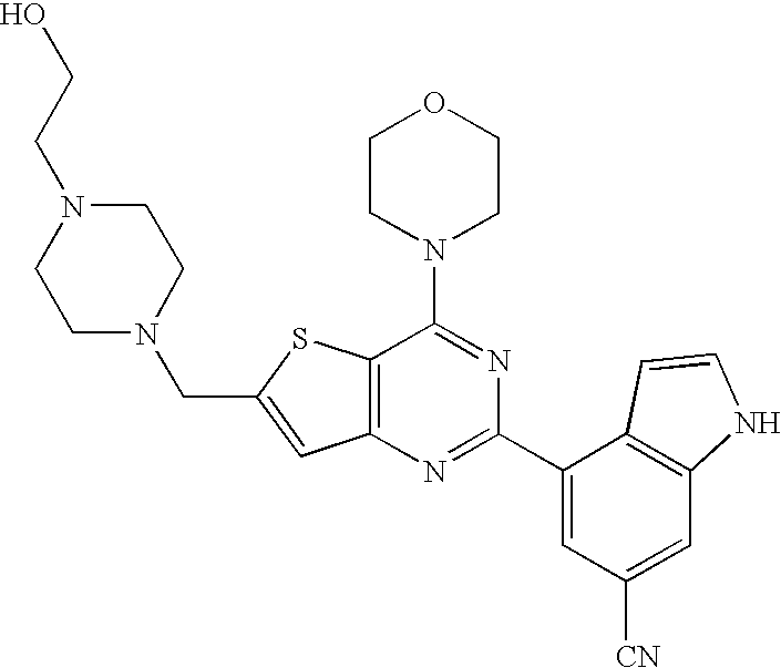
C12=C(N=C(C3=CC([CN])=CC4=C3C=CN4)N=C1N1CCOCC1)C=C(CN1CCN(CCO)CC1)S2
